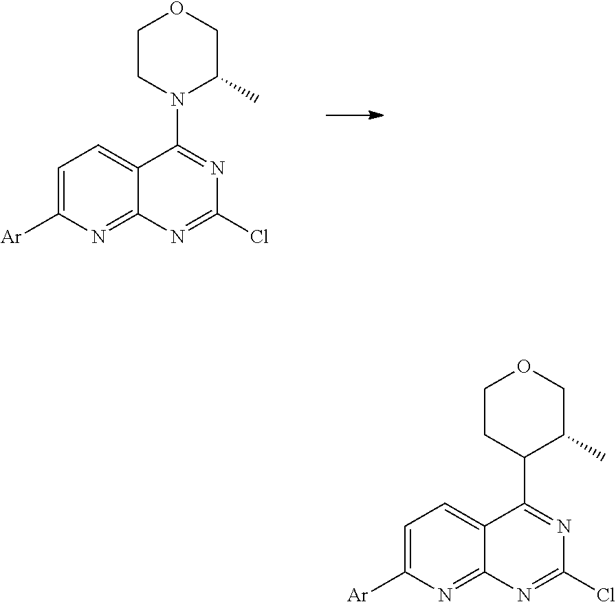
[Ar]C1=CC=C2C(=N1)N=C(Cl)N=C2N1CCOCC1C.[Ar]C1=CC=C2C(=N1)N=C(Cl)N=C2C1CCOCC1C
